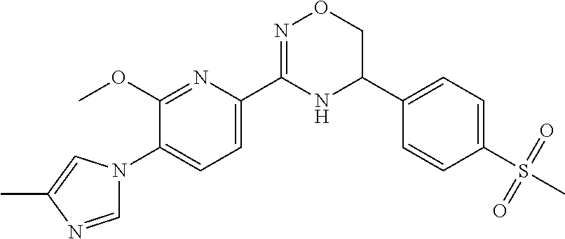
C1(OC)=NC(C2=NOCC(C3=CC=C(S(C)(=O)=O)C=C3)N2)=CC=C1N1C=NC(C)=C1
